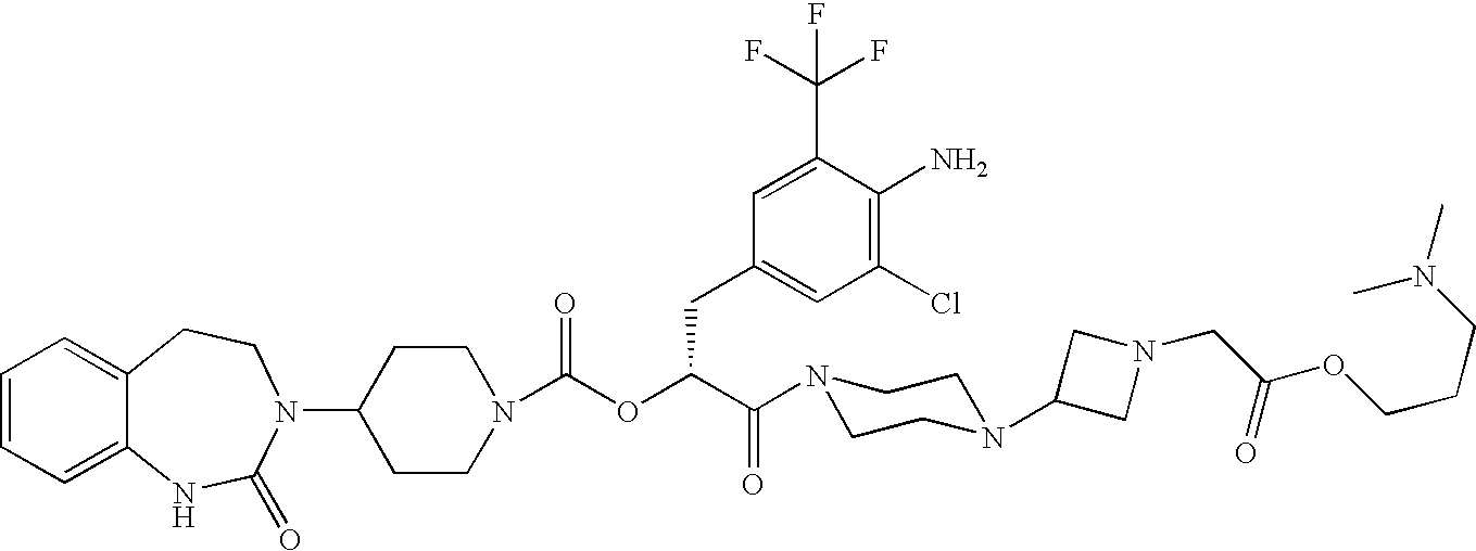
C1(N2C(=O)NC3=CC=CC=C3CC2)CCN(C(OC(C(N2CCN(C3CN(CC(OCCCN(C)C)=O)C3)CC2)=O)CC2=CC(Cl)=C(N)C(C(F)(F)F)=C2)=O)CC1
